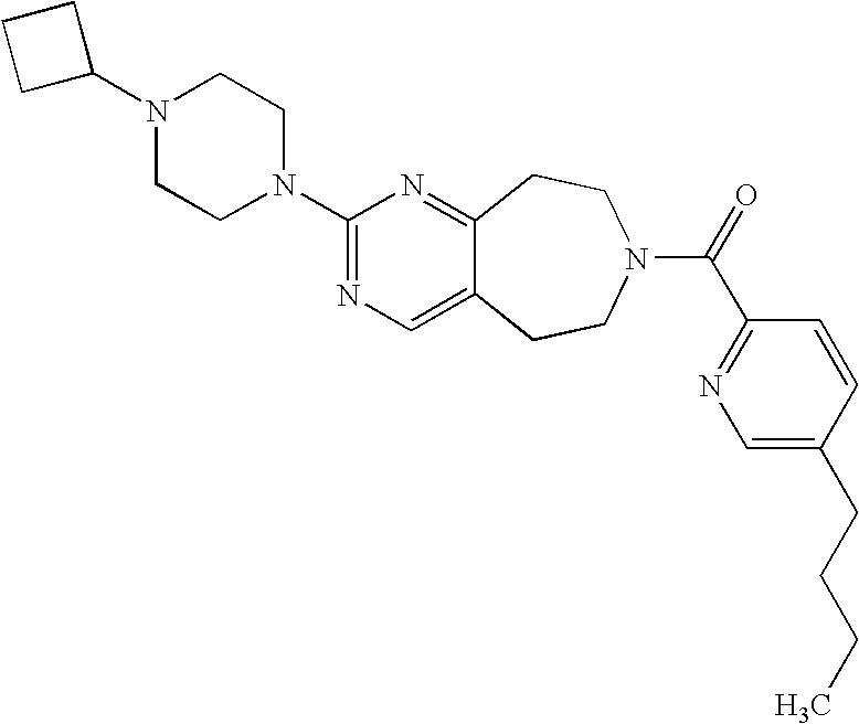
C1(N2CCN(C3=NC=C4C(=N3)CCN(C(=O)C3=NC=C(CCCC)C=C3)CC4)CC2)CCC1
